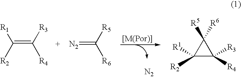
C(=C([R4])[R3])([R1])[R2].[N2]=C([R6])[R5].[N2].C1([R2])([R1])C([R4])([R3])C1([R5])[R6]
